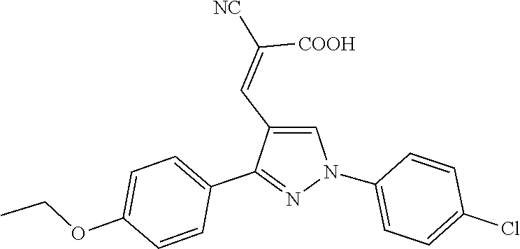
C1(N2C=C(C=C([NC])[COOH])C(C3=CC=C(OCC)C=C3)=N2)=CC=C(Cl)C=C1
